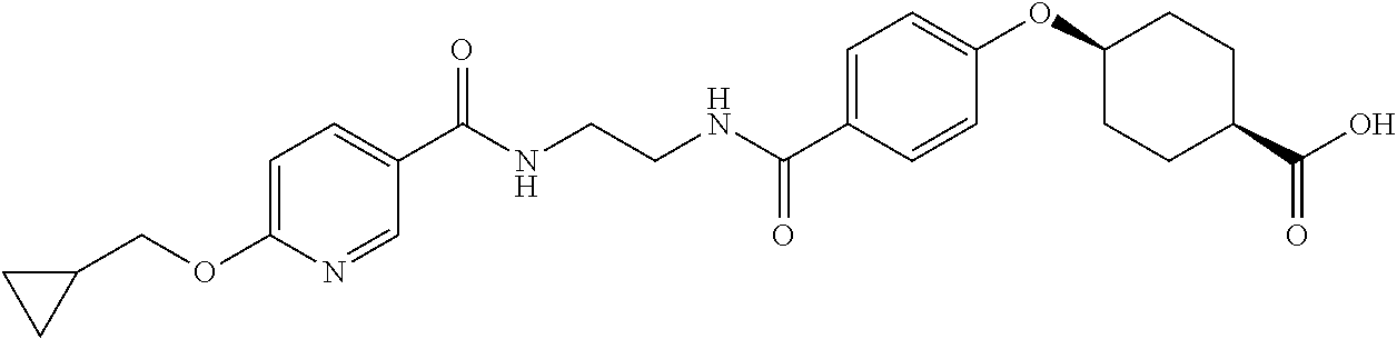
C1(C(NCCNC(C2=CC=C(OC3CCC(C(O)=O)CC3)C=C2)=O)=O)=CC=C(OCC2CC2)N=C1
